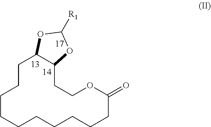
C1OC(=O)CCCCCCCCCCC2C(C1)OC([R1])O2
